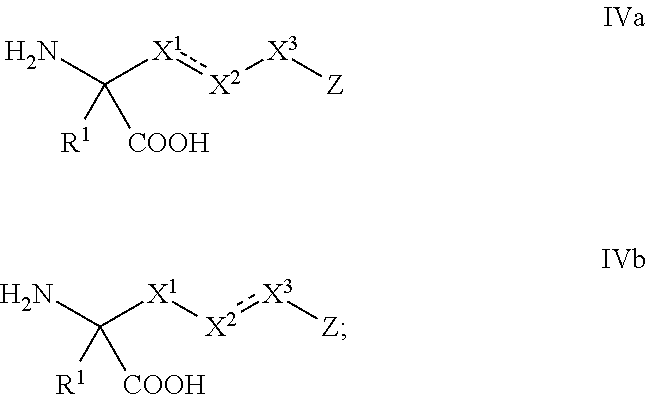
[Z][X3][X2]:[X1]C(N)([R1])[COOH].[Z][X3]:[X2][X1]C(N)([R1])[COOH]
